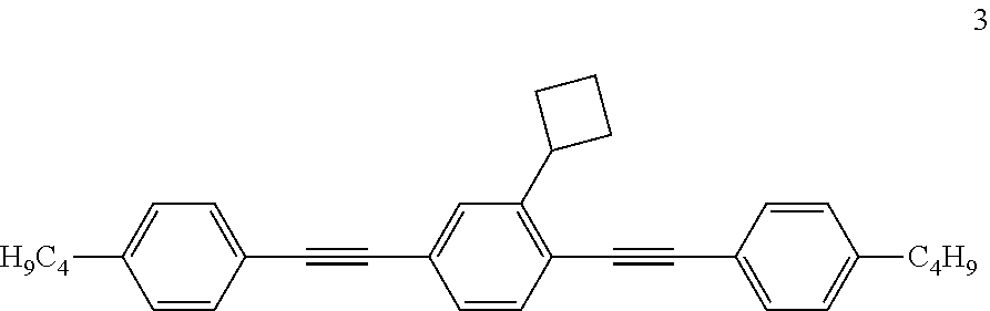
C1=CC(C#CC2=CC(C3CCC3)=C(C#CC3=CC=C([C4H9])C=C3)C=C2)=CC=C1[H9C4]
